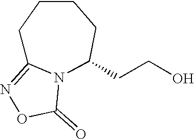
C1C2=NOC(=O)N2C(CCO)CCC1
